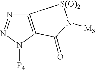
C12=C(N([P4])N=N1)C(=O)N([M3])[S(O)2]2
